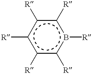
C1([R])C([R])B([R])C([R])C([R])C1[R]
